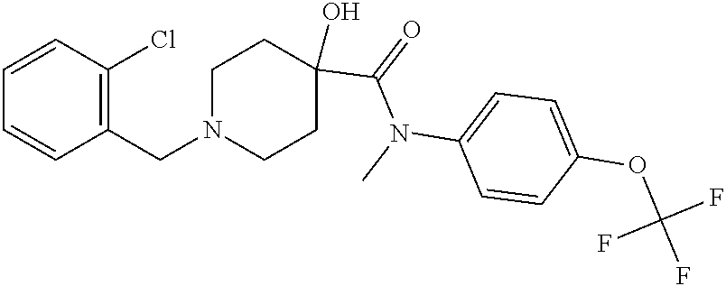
N1(CC2=C(Cl)C=CC=C2)CCC(O)(C(=O)N(C2=CC=C(OC(F)(F)F)C=C2)C)CC1
